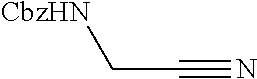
[CbzHN]CC#N
